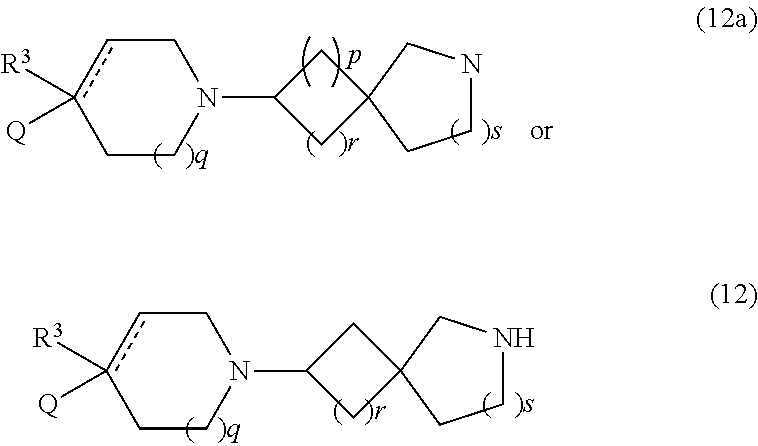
C1cc([R3])([Q])CCN1C1CC2(C1)CCNC2.C1cc([R3])([Q])CCN1C1CC2(C1)CCNC2
